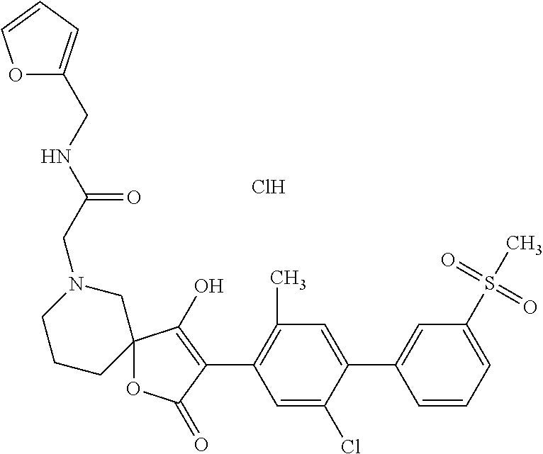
C1=C(Cl)C(C2=CC(S(C)(=O)=O)=CC=C2)=CC(C)=C1C1=C(O)C2(OC1=O)CN(CC(NCC1=CC=CO1)=O)CCC2.Cl
